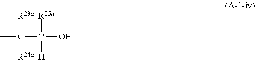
[R23a]C([R24a])(C([H])([R25a])O)C
